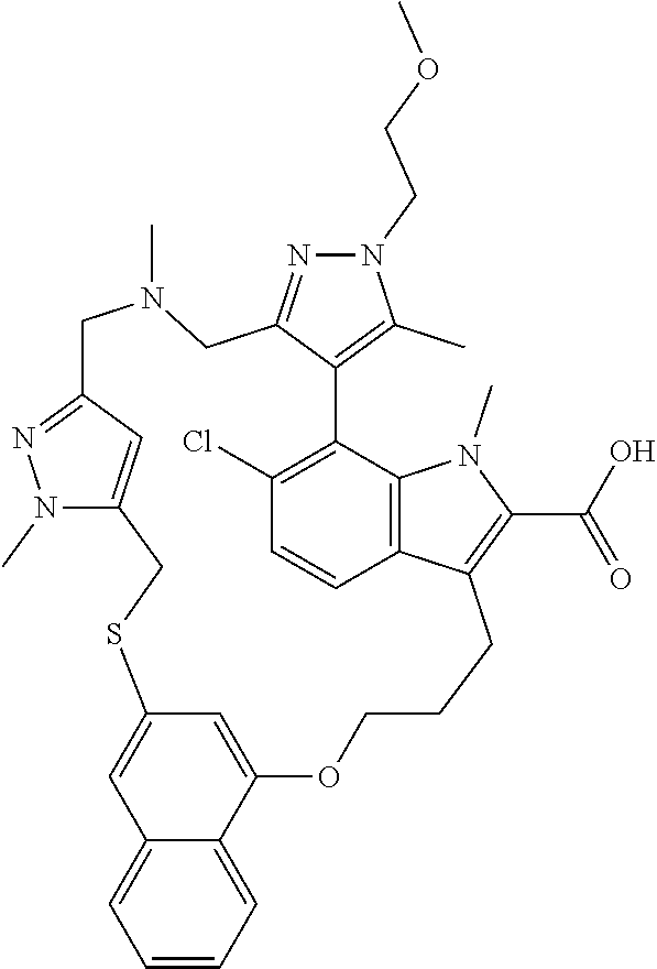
N1(CCOC)N=C2C(=C1C)C1=C(Cl)C=CC3=C1N(C)C(C(=O)O)=C3CCCOC1=CC(=CC3=CC=CC=C13)SCC1=CC(=NN1C)CN(C)C2
